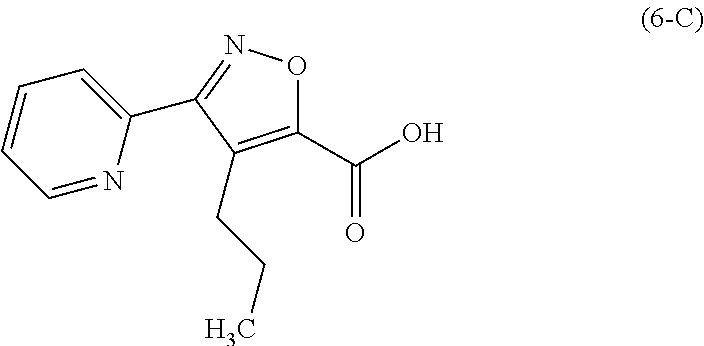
C1(C(O)=O)=C(CCC)C(C2=CC=CC=N2)=NO1
